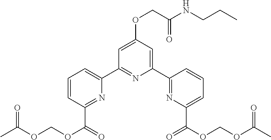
C1(C2=NC(C(OCOC(C)=O)=O)=CC=C2)=CC(OCC(NCCC)=O)=CC(C2=CC=CC(C(OCOC(C)=O)=O)=N2)=N1
